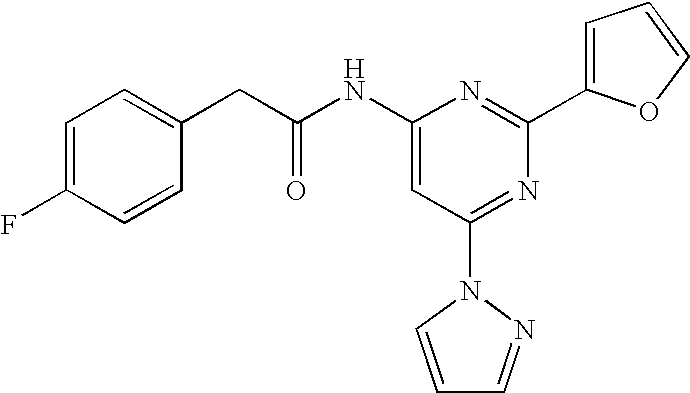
C1=C(F)C=CC(CC(NC2=CC(N3C=CC=N3)=NC(C3=CC=CO3)=N2)=O)=C1
